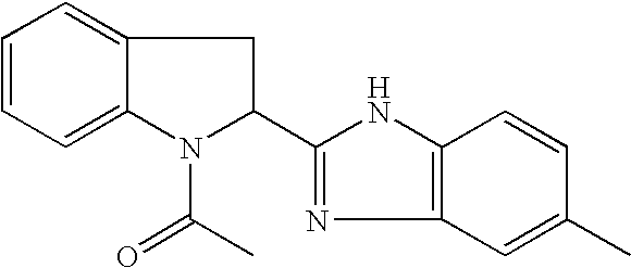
C1=CC=C2C(=C1)CC(C1=NC3=C(N1)C=CC(C)=C3)N2C(=O)C
